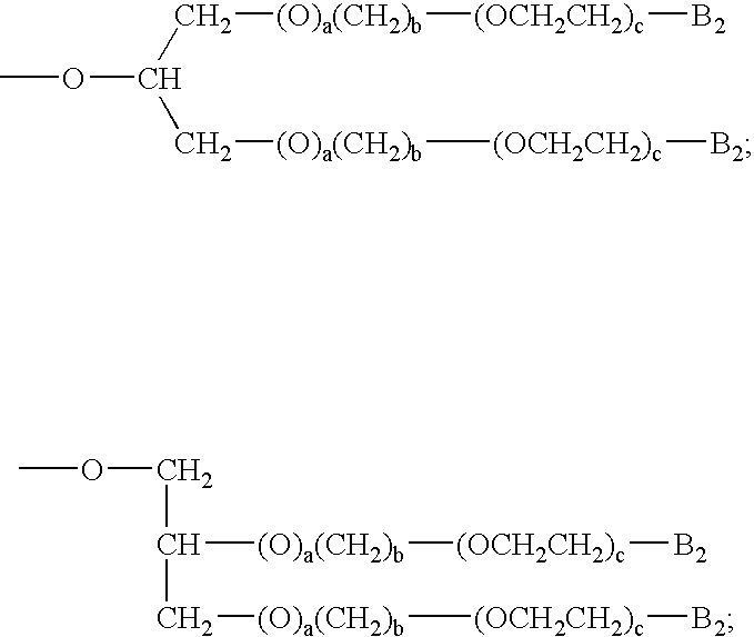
COC(C[(O)a(CH2)b][(OCH2CH2)c][B2])C[(O)a(CH2)b][(OCH2CH2)c][B2].C([(O)a(CH2)b][(OCH2CH2)c][B2])C([(O)a(CH2)b][(OCH2CH2)c][B2])COC
